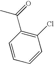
C1(Cl)=C(C(=O)C)C=CC=C1
